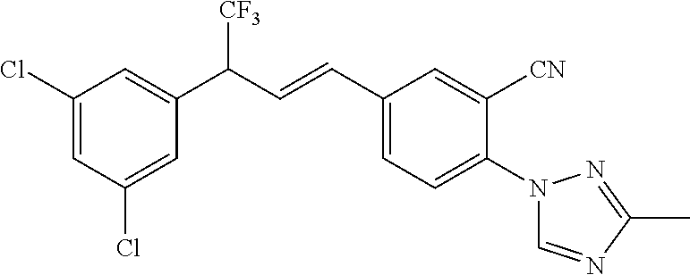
C1(Cl)=CC(Cl)=CC(C(C=CC2=CC=C(N3C=NC(C)=N3)C([CN])=C2)[CF3])=C1
